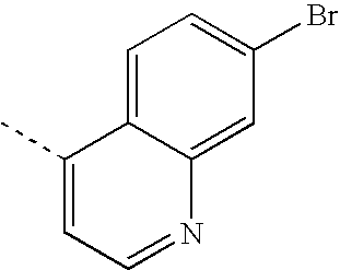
C1=C2C(=CC(Br)=C1)N=CC=C2C
